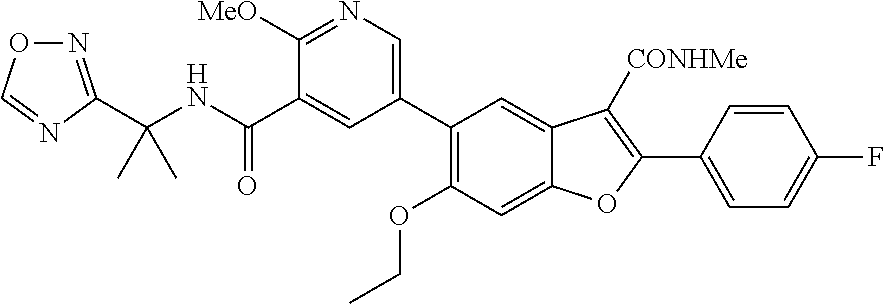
C(NC(C1=CC(C2=C(OCC)C=C3C(=C2)C([CONHMe])=C(C2=CC=C(F)C=C2)O3)=CN=C1[MeO])=O)(C)(C)C1=NOC=N1
